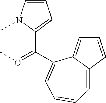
C1=CN(C)C(C(=OC)C2=CC=CC=C3C2=CC=C3)=C1
